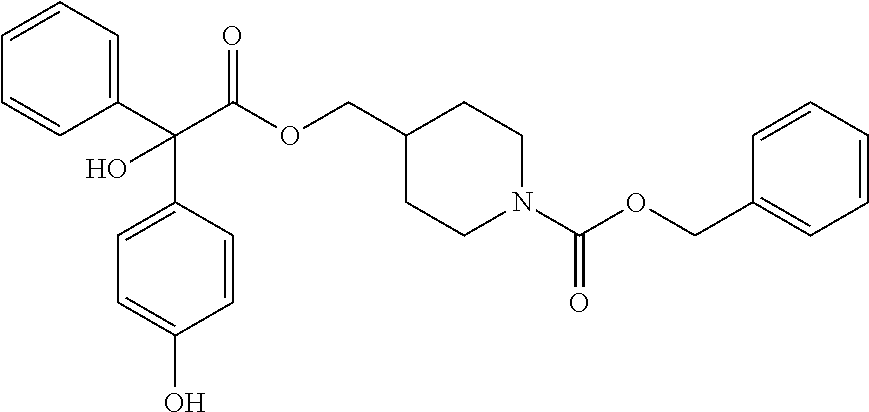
O(CC1CCN(C(OCC2=CC=CC=C2)=O)CC1)C(=O)C(C1=CC=CC=C1)(C1=CC=C(O)C=C1)O
